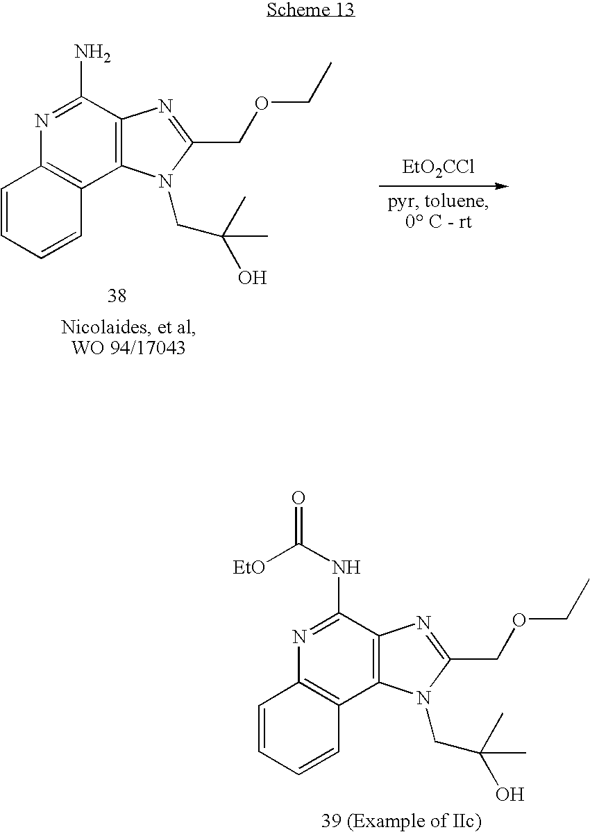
C1(N)=NC2=C(C3=C1N=C(COCC)N3CC(C)(O)C)C=CC=C2.C1(NC([EtO])=O)=NC2=C(C3=C1N=C(COCC)N3CC(C)(O)C)C=CC=C2
